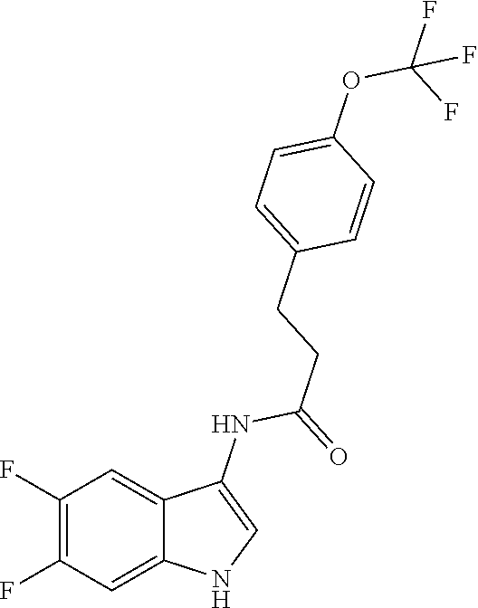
C1(F)=C(F)C=C2C(=C1)C(NC(=O)CCC1=CC=C(OC(F)(F)F)C=C1)=CN2
